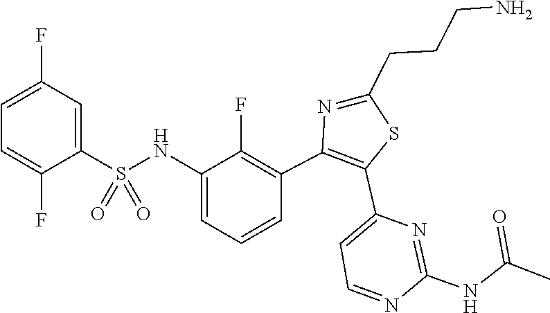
C(NC1=NC(C2=C(C3=C(F)C(NS(=O)(C4=CC(F)=CC=C4F)=O)=CC=C3)N=C(CCCN)S2)=CC=N1)(=O)C
